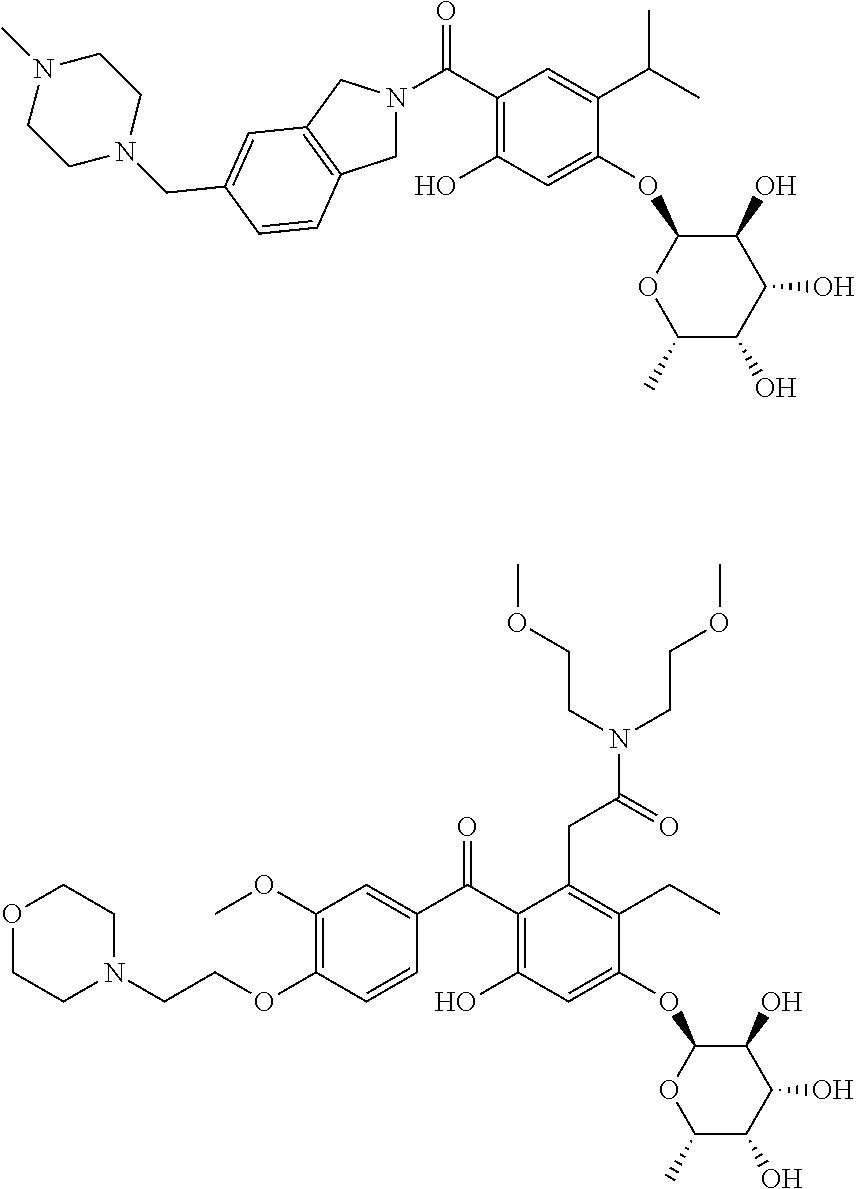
C1(C(N2CC3=C(C2)C=C(CN2CCN(C)CC2)C=C3)=O)=C(O)C=C(OC2OC(C)C(O)C(O)C2O)C(C(C)C)=C1.C1(C(C2=CC(OC)=C(OCCN3CCOCC3)C=C2)=O)=C(O)C=C(OC2OC(C)C(O)C(O)C2O)C(CC)=C1CC(N(CCOC)CCOC)=O
